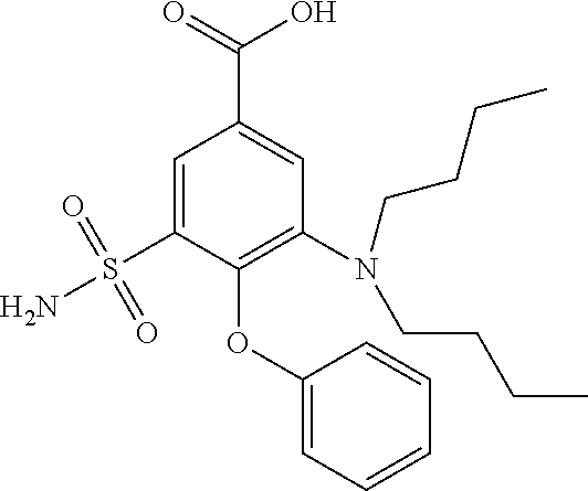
C1=C(S(N)(=O)=O)C(OC2=CC=CC=C2)=C(N(CCCC)CCCC)C=C1C(=O)O
